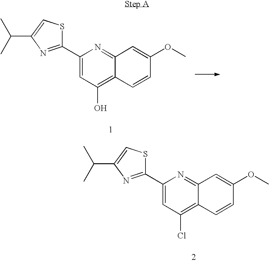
C1(C2=CC(Cl)=C3C(=N2)C=C(OC)C=C3)=NC(C(C)C)=CS1.C1(C2=CC(O)=C3C(=N2)C=C(OC)C=C3)=NC(C(C)C)=CS1
